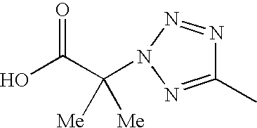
O=C(C([Me])([Me])N1N=NC(C)=N1)O
